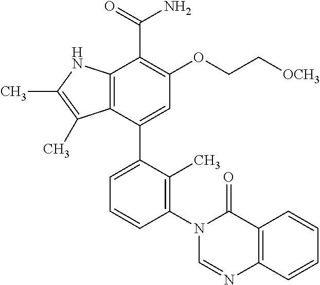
N1(C2=C(C)C(C3=CC(OCC[OCH3])=C(C(=O)N)C4=C3C(C)=C(C)N4)=CC=C2)C=NC2=C(C1=O)C=CC=C2
